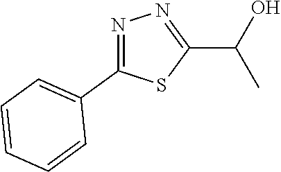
N1=C(C2=CC=CC=C2)SC(C(O)C)=N1
